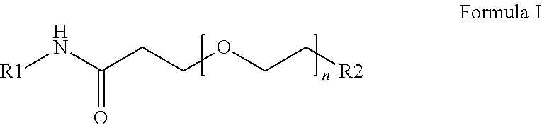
[R1]NC(=O)CCOCC[R2]
